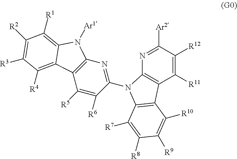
C1([R11])=C([R12])C([Ar2])=NC2=C1C1=C(N2C2=NC3=C(C([R5])=C2[R6])C2=C([R4])C([R3])=C([R2])C([R1])=C2N3[Ar1])C([R7])=C([R8])C([R9])=C1[R10]
